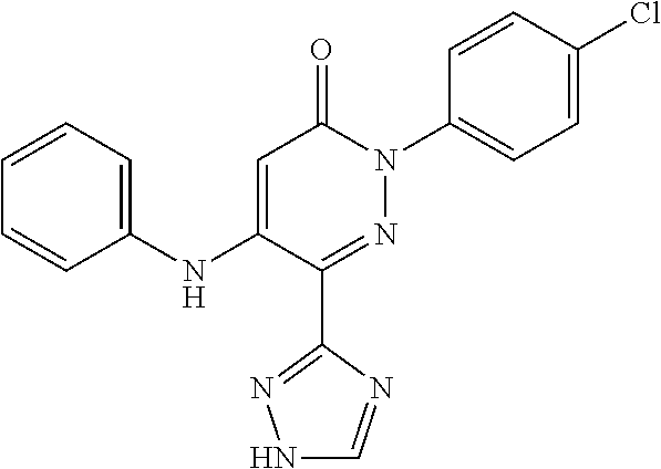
C1=C(NC2=CC=CC=C2)C(C2=NNC=N2)=NN(C2=CC=C(Cl)C=C2)C1=O
